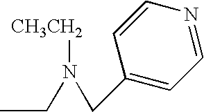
C(C)N([CH3CH2])CC1=CC=NC=C1
